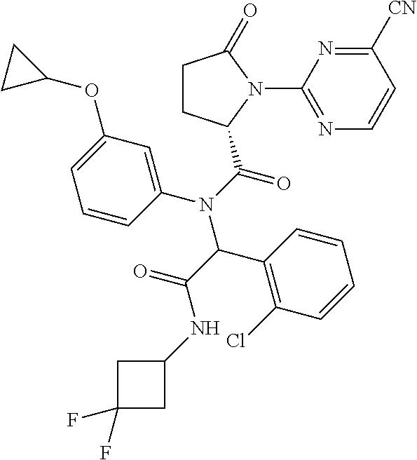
C1([CN])=NC(N2C(C(N(C(C(=O)NC3CC(F)(F)C3)C3=C(Cl)C=CC=C3)C3=CC(OC4CC4)=CC=C3)=O)CCC2=O)=NC=C1
